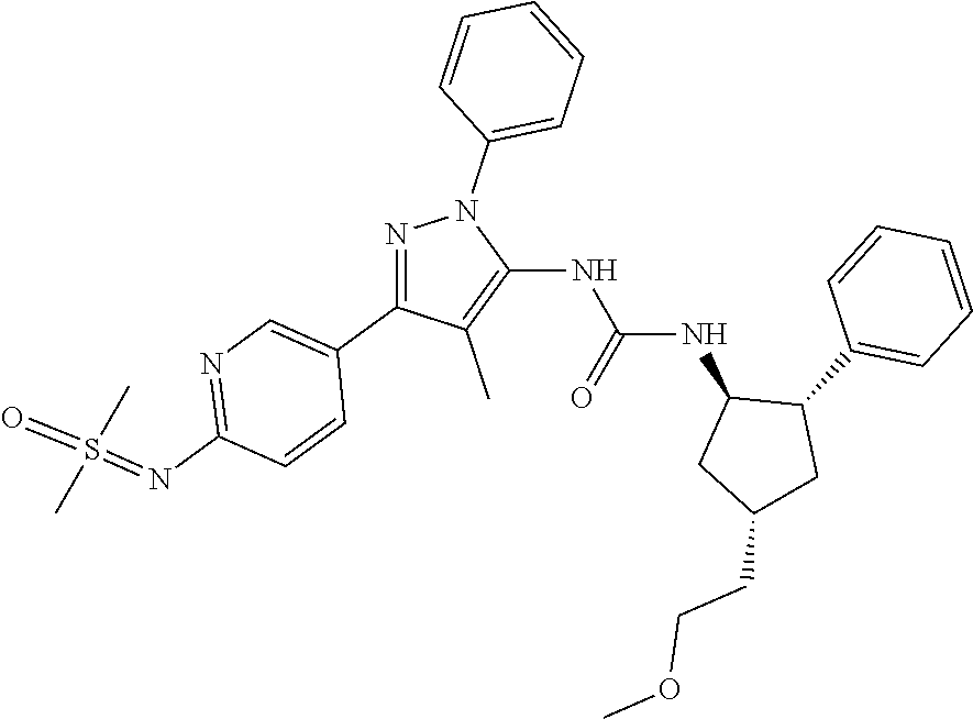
N1=C(C2=CN=C(N=S(C)(C)=O)C=C2)C(C)=C(NC(NC2CC(CCOC)CC2C2=CC=CC=C2)=O)N1C1=CC=CC=C1
